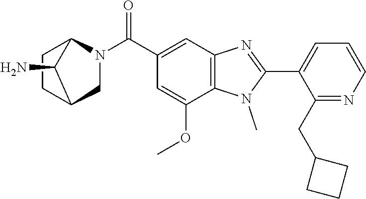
C1(C2=NC3=C(N2C)C(OC)=CC(C(N2CC4CCC2C4N)=O)=C3)=CC=CN=C1CC1CCC1
